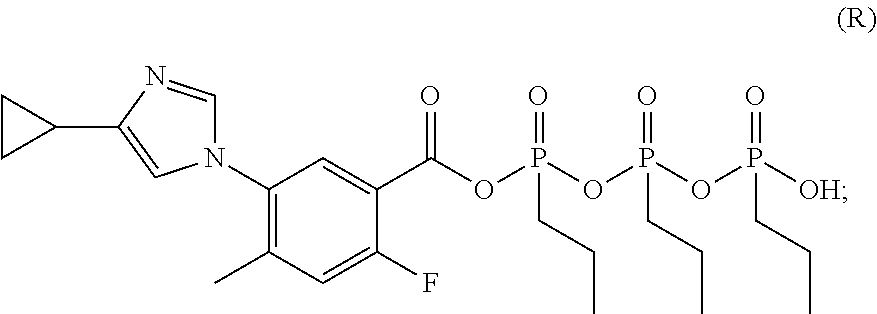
N1(C2=C(C)C=C(F)C(C(OP(OP(OP([OH])(=O)CCC)(=O)CCC)(=O)CCC)=O)=C2)C=NC(C2CC2)=C1
